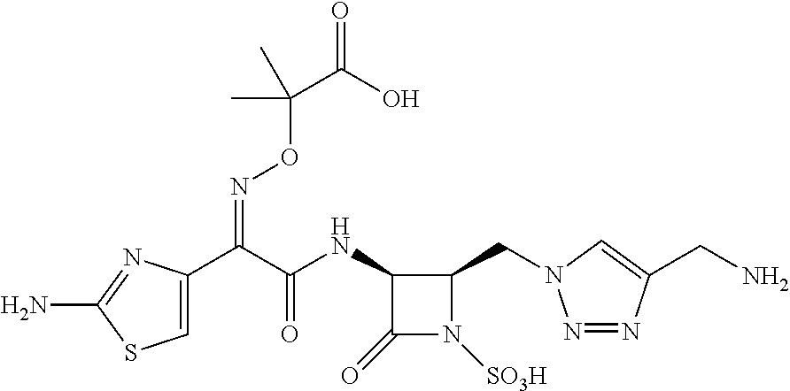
C1(=O)N([SO3H])C(CN2N=NC(CN)=C2)C1NC(C(C1=CSC(N)=N1)=NOC(C)(C(=O)O)C)=O
